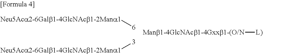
[Neu5Aca2-6Galb1-4GlcNAcb1-2Mana1][6].[Neu5Aca2-6Galb1-4GlcNAcb1-2Mana1][3].[Manb1-4GlcNAcb1-4Gxxb1-(O/N][L)]
